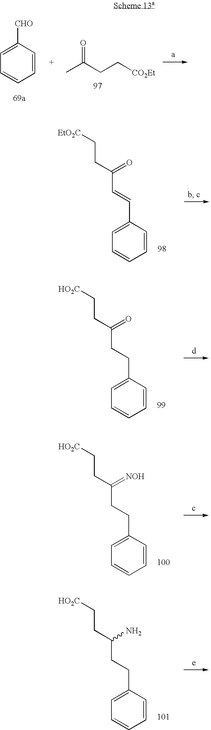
C1=C([CHO])C=CC=C1.CC(CC[CO2Et])=O.C1=C(C=CC(CC[EtO2C])=O)C=CC=C1.C1=C(CCC(CC[HO2C])=O)C=CC=C1.C1=C(CCC(CC[HO2C])=[NOH])C=CC=C1.C1=C(CCC(CC[HO2C])N)C=CC=C1
